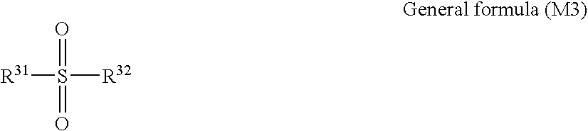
[R31]S(=O)([R32])=O
